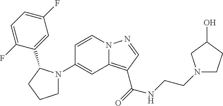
N12C(=C(C(=O)NCCN3CCC(O)C3)C=N1)C=C(N1CCCC1C1=CC(F)=CC=C1F)C=C2
